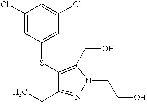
C1(CC)=NN(CCO)C(CO)=C1SC1=CC(Cl)=CC(Cl)=C1
